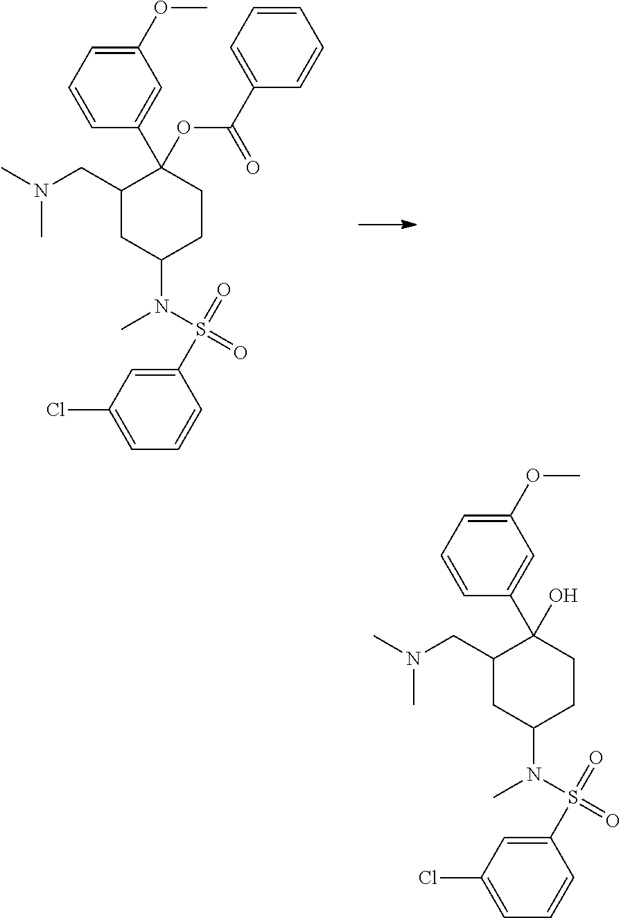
C1=C(C2(O)C(CN(C)C)CC(N(C)S(=O)(=O)C3=CC(Cl)=CC=C3)CC2)C=CC=C1OC.C1=C(C2(OC(C3=CC=CC=C3)=O)C(CN(C)C)CC(N(C)S(=O)(=O)C3=CC(Cl)=CC=C3)CC2)C=CC=C1OC
